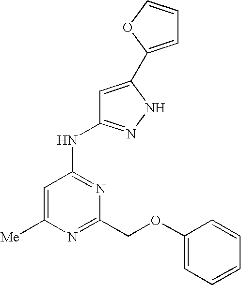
N(C1=NC(COC2=CC=CC=C2)=NC([Me])=C1)C1=NNC(C2=CC=CO2)=C1
